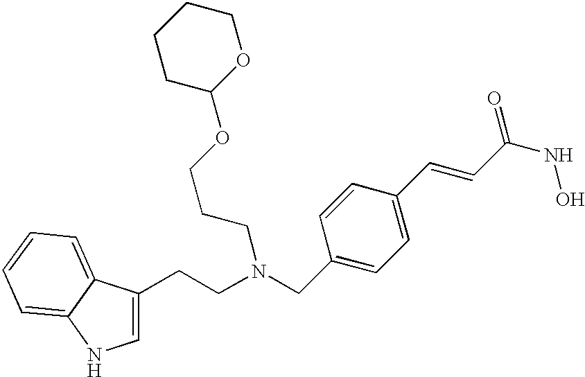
C1=C(CCN(CC2=CC=C(C=CC(NO)=O)C=C2)CCCOC2OCCCC2)C2=CC=CC=C2N1
